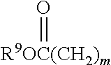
O=[R9OC(CH2)m]
